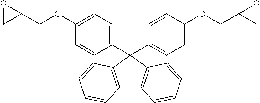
C12=C(C=CC=C1)C(C1=CC=C(OCC3OC3)C=C1)(C1=CC=C(OCC3CO3)C=C1)C1=C2C=CC=C1
